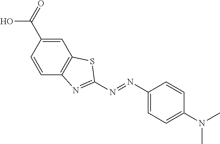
C1=C(C(O)=O)C=CC2=C1SC(N=NC1=CC=C(N(C)C)C=C1)=N2
